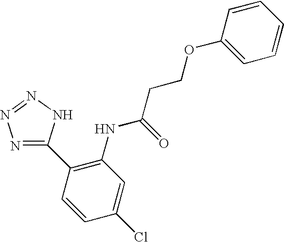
C1(C2=C(NC(CCOC3=CC=CC=C3)=O)C=C(Cl)C=C2)=NN=NN1
